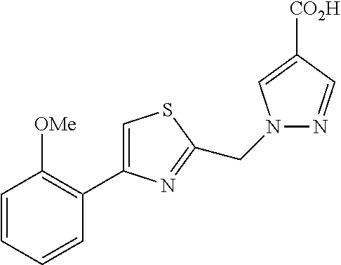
C1=CC=CC(C2=CSC(CN3N=CC([CO2H])=C3)=N2)=C1[OMe]
